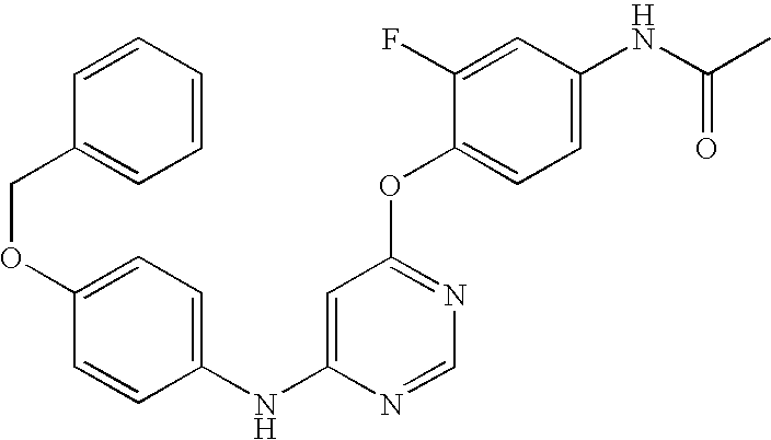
C1=C(NC2=CC=C(OCC3=CC=CC=C3)C=C2)N=CN=C1OC1=CC=C(NC(C)=O)C=C1F
